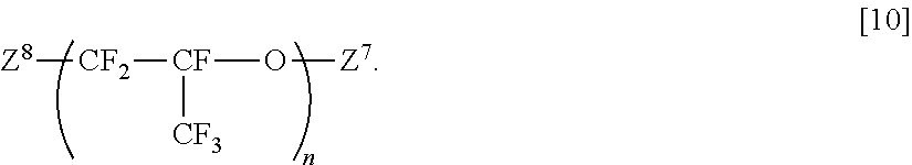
[Z8][CF2][CF]([CF3])O[Z7]
